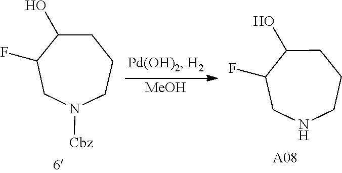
C1C(O)C(F)CN([Cbz])CC1.[MeOH].C1C(O)C(F)CNCC1.[A08]
